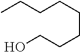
C(CCCC)CCCO
